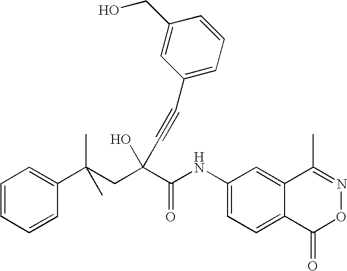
C1=CC=CC(C(CC(C(NC2=CC=C3C(=C2)C(C)=NOC3=O)=O)(O)C#CC2=CC=CC(CO)=C2)(C)C)=C1
